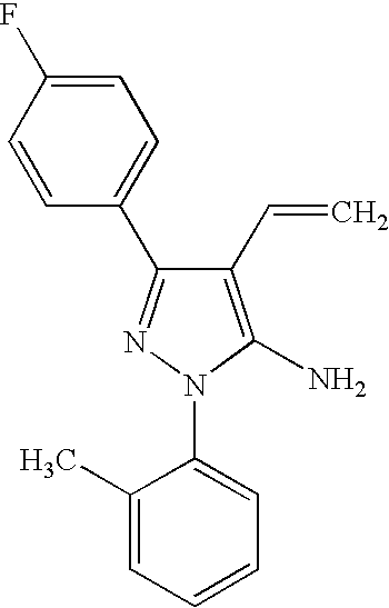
C1(C2=NN(C3=CC=CC=C3C)C(N)=C2C=C)=CC=C(F)C=C1
